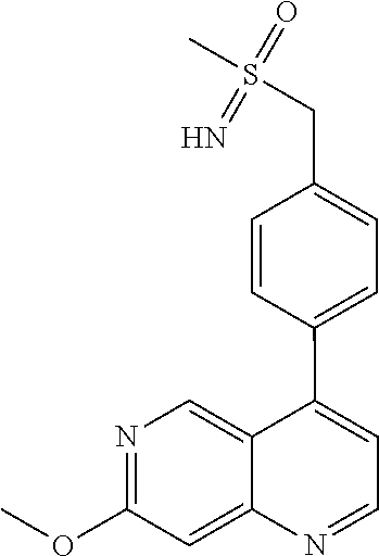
N1=C(OC)C=C2C(=C1)C(C1=CC=C(CS(C)(=O)=N)C=C1)=CC=N2
